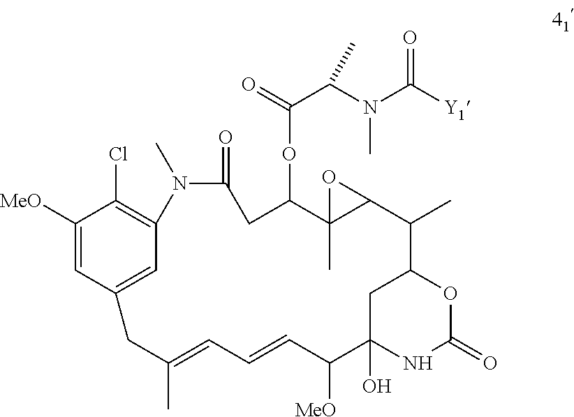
C1([MeO])=CC2=CC(=C1Cl)N(C)C(=O)CC(OC(=O)C(N(C)C(=O)[Y1])C)C1(C)C(C(C)C3CC(O)(NC(=O)O3)C([MeO])C=CC=C(C)C2)O1
